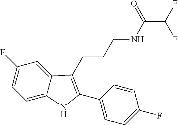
C1=C2C(=CC(F)=C1)C(CCCNC(C(F)F)=O)=C(C1=CC=C(F)C=C1)N2
